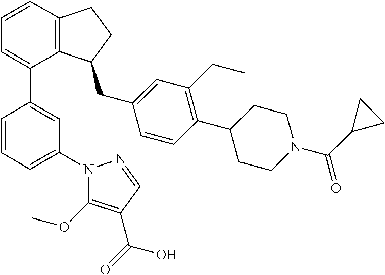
C1=CC2=C(C(C3=CC(N4C(OC)=C(C(O)=O)C=N4)=CC=C3)=C1)C(CC1=CC(CC)=C(C3CCN(C(C4CC4)=O)CC3)C=C1)CC2
